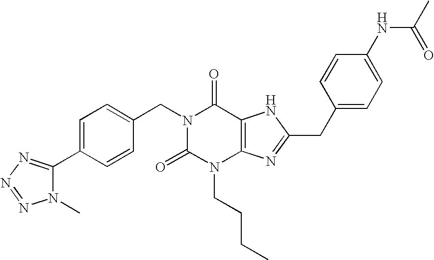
N1(C)C(C2=CC=C(CN3C(=O)N(CCCC)C4=C(C3=O)NC(CC3=CC=C(NC(C)=O)C=C3)=N4)C=C2)=NN=N1
